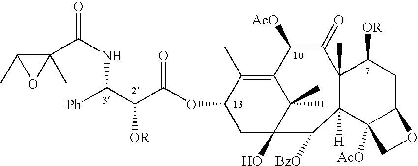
C12=C(C)C(OC(C(C([Ph])NC(=O)C3(C)C(C)O3)[OR])=O)CC(O)(C1(C)C)C([BzO])C1([H])C(C)(C(=O)C2[AcO])C([OR])CC2C1([AcO])CO2
